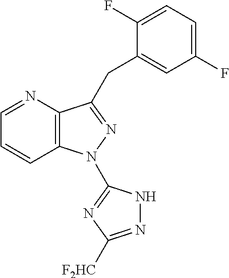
C12=C(N=CC=C1)C(CC1=CC(F)=CC=C1F)=NN2C1=NC([F2HC])=NN1
